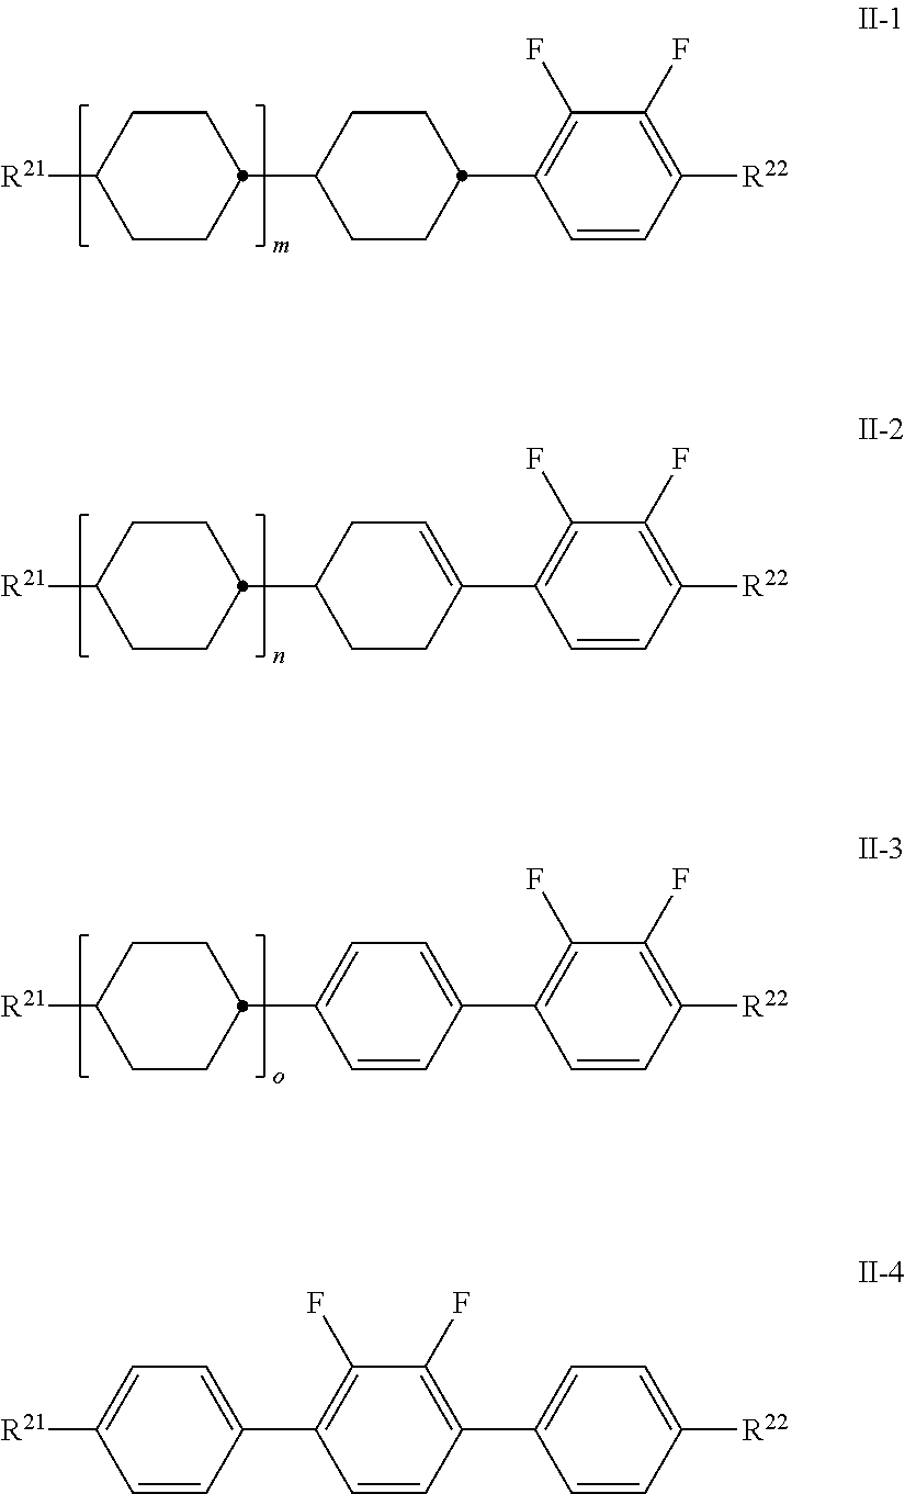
[R21]C1CCC(C2CCC(C3=C(F)C(F)=C([R22])C=C3)CC2)CC1.[R21]C1CCC(C2CCC(C3=C(F)C(F)=C([R22])C=C3)=CC2)CC1.[R21]C1CCC(C2=CC=C(C3=C(F)C(F)=C([R22])C=C3)C=C2)CC1.[R21]C1=CC=C(C2=C(F)C(F)=C(C3=CC=C([R22])C=C3)C=C2)C=C1
